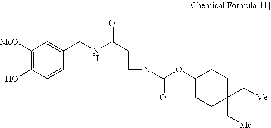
C1([MeO])=C(O)C=CC(CNC(C2CN(C(OC3CCC(C[Me])(C[Me])CC3)=O)C2)=O)=C1
